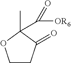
C1CC(=O)C(C)(C([OR6])=O)O1
